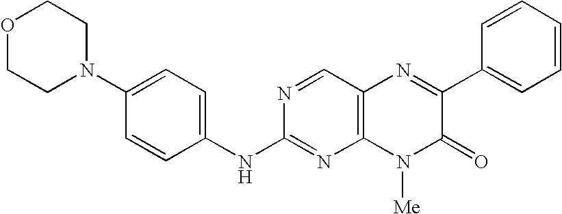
O1CCN(C2=CC=C(NC3=NC4=C(C=N3)N=C(C3=CC=CC=C3)C(=O)N4[Me])C=C2)CC1
